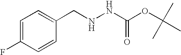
C1=C(F)C=CC(CNNC(OC(C)(C)C)=O)=C1
